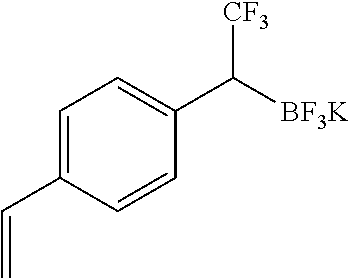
C([BF3K])([CF3])C1=CC=C(C=C)C=C1
